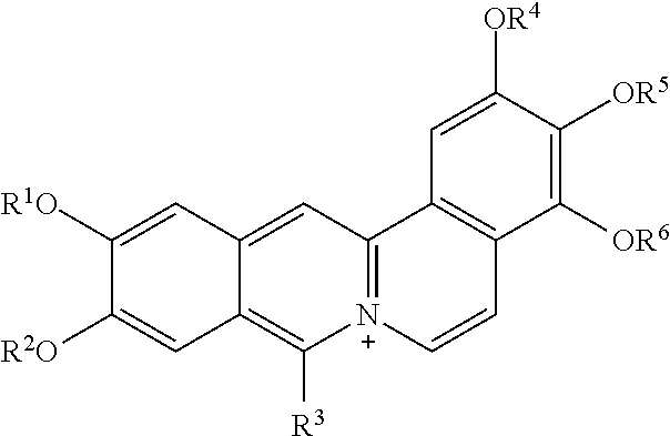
C1([OR6])=C([OR5])C([OR4])=CC2=C1C=C[N+]1=C2C=C2C(=C1[R3])C=C([R2O])C([R1O])=C2
